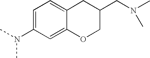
C1=C(N(C)C)C=C2C(=C1)CC(CN(C)C)CO2
